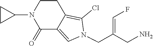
C1(=O)C2=CN(CC(=CF)CN)C(Cl)=C2CCN1C1CC1
